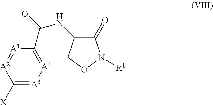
C1([X])=[A3][A4]=C(C(=O)NC2C(=O)N([R1])OC2)[A1]=[A2]1
